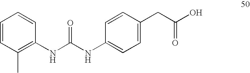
C1=CC(C)=C(NC(NC2=CC=C(CC(=O)O)C=C2)=O)C=C1
